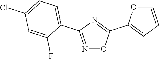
N1=C(C2=CC=C(Cl)C=C2F)N=C(C2=CC=CO2)O1
